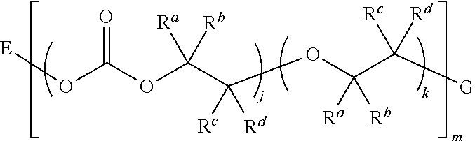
O=C(OC(C(OC(C([G])([Rc])[Rd])([Ra])[Rb])([Rc])[Rd])([Ra])[Rb])O[E]
